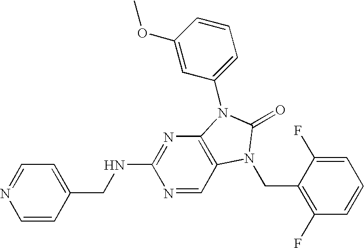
C1=NC=CC(CNC2=NC3=C(C=N2)N(CC2=C(F)C=CC=C2F)C(=O)N3C2=CC=CC(OC)=C2)=C1
